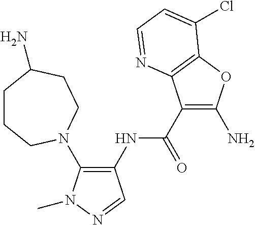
C1(NC(C2=C(N)OC3=C2N=CC=C3Cl)=O)=C(N2CCCC(N)CC2)N(C)N=C1
